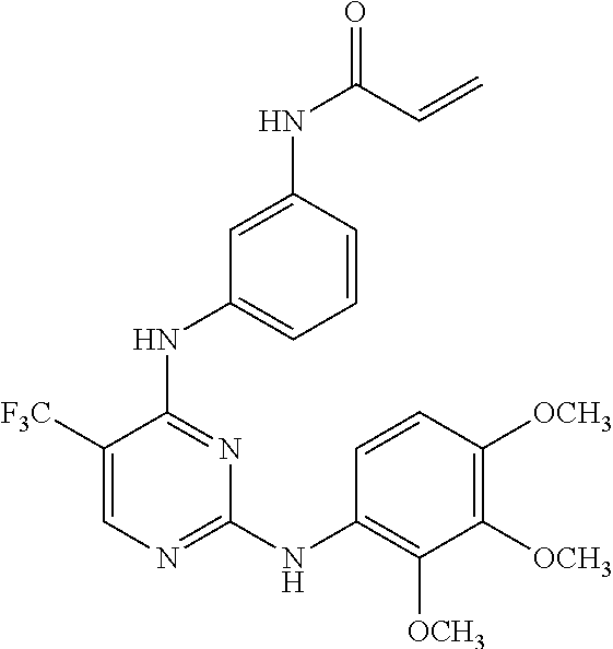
C1([F3C])=CN=C(NC2=C([OCH3])C([OCH3])=C([OCH3])C=C2)N=C1NC1=CC=CC(NC(=O)C=C)=C1
